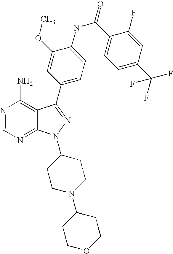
N1=CN=C2C(=C1N)C(C1=CC=C(NC(C3=CC=C(C(F)(F)F)C=C3F)=O)C(OC)=C1)=NN2C1CCN(C2CCOCC2)CC1
